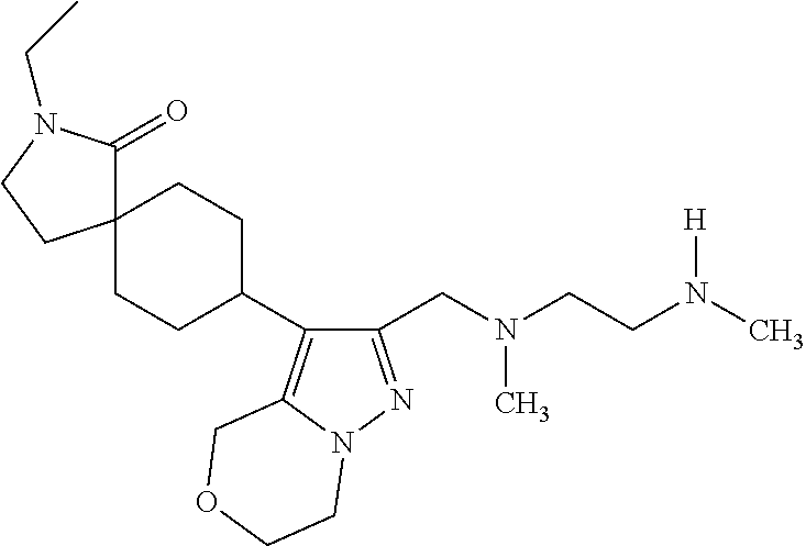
C1(CN(CCN(C)[H])C)=NN2C(=C1C1CCC3(CC1)C(=O)N(CC)CC3)COCC2
